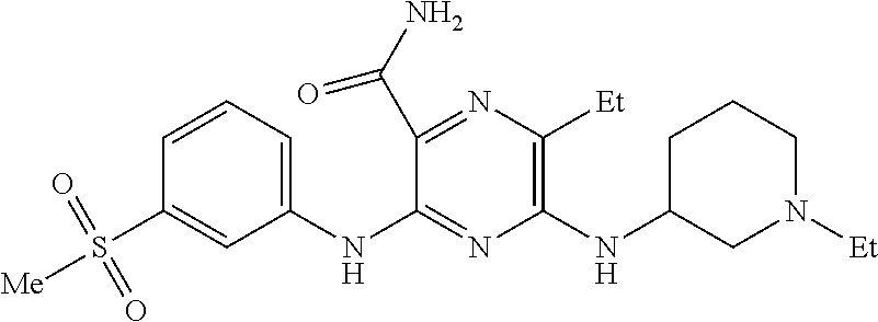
N(C1=C([Et])N=C(C(N)=O)C(NC2=CC=CC(S([Me])(=O)=O)=C2)=N1)C1CN([Et])CCC1
